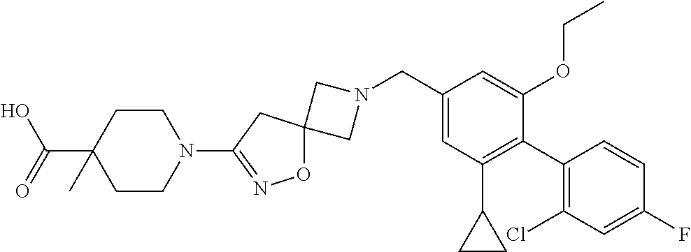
C1N(CC2=CC(C3CC3)=C(C3=C(Cl)C=C(F)C=C3)C(OCC)=C2)CC12ON=C(N1CCC(C(O)=O)(C)CC1)C2
